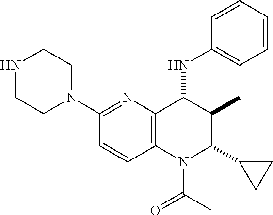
C1(N2CCNCC2)=NC2=C(N(C(C)=O)C(C3CC3)C(C)C2NC2=CC=CC=C2)C=C1
